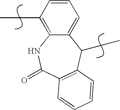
C12=C(CC)C=CC=C1C(CC)C1=C(C(=O)N2)C=CC=C1
